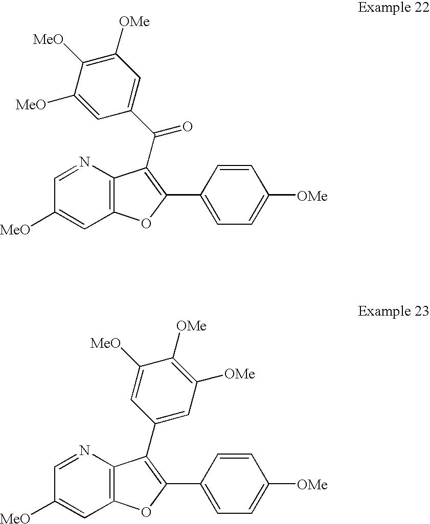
C12=C(N=CC([MeO])=C1)C(C(C1=CC([OMe])=C([MeO])C([MeO])=C1)=O)=C(C1=CC=C([OMe])C=C1)O2.C12=C(N=CC([MeO])=C1)C(C1=CC([OMe])=C([OMe])C([MeO])=C1)=C(C1=CC=C([OMe])C=C1)O2
